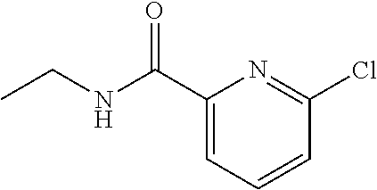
C1(C(NCC)=O)=CC=CC(Cl)=N1
